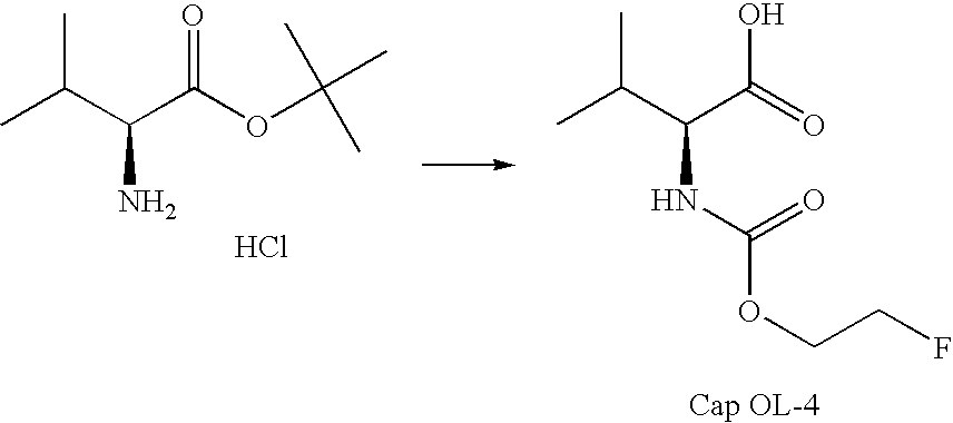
CC(C(C(OC(C)(C)C)=O)N)C.Cl.CC(C(C(O)=O)NC(OCCF)=O)C
